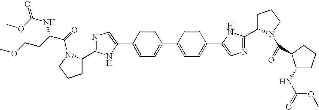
C1=CC(C2=CN=C(C3CCCN3C(=O)C(CCOC)NC(=O)OC)N2)=CC=C1C1=CC=C(C2=CN=C(C3CCCN3C(=O)C3C(NC(=O)OC)CCC3)N2)C=C1
